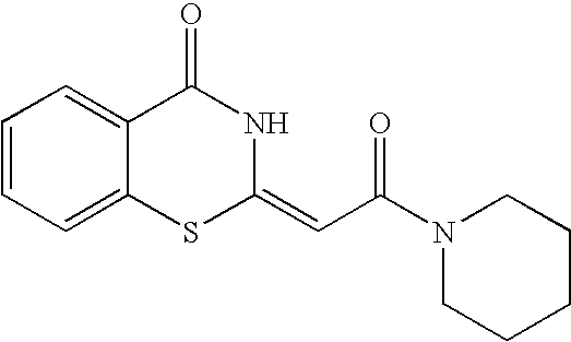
C1=CC=C2C(=C1)C(=O)NC(=CC(N1CCCCC1)=O)S2
